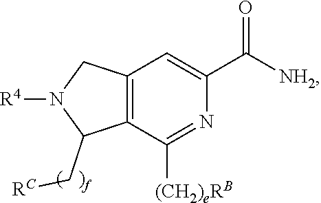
C12=C(C([(CH2)eRB])=NC(C([NH2])=O)=C1)C(C[RC])N([R4])C2
